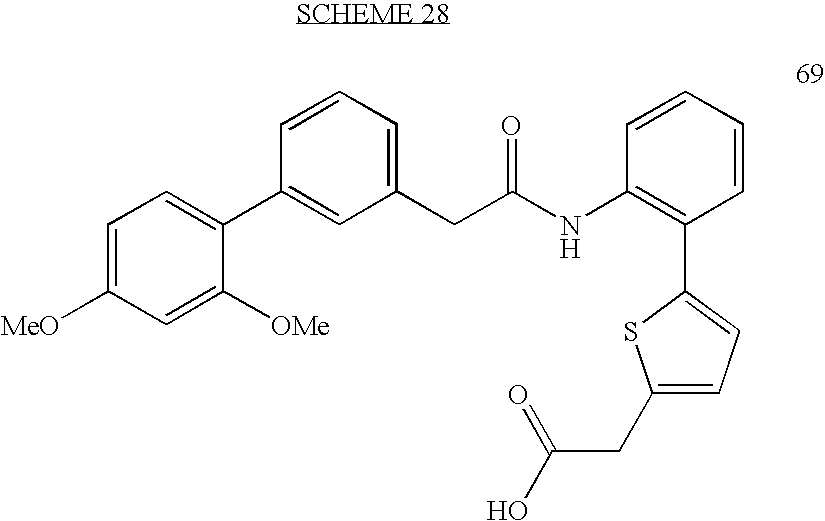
C1=C([MeO])C=C([OMe])C(C2=CC(CC(NC3=C(C4=CC=C(CC(O)=O)S4)C=CC=C3)=O)=CC=C2)=C1
